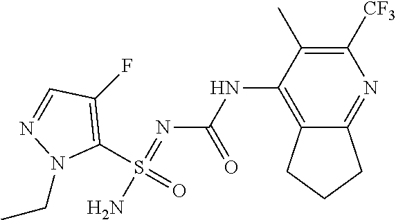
C1([CF3])=C(C)C(NC(N=S(N)(C2=C(F)C=NN2CC)=O)=O)=C2C(=N1)CCC2
